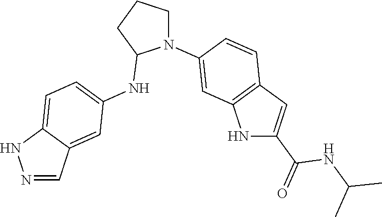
N(C1=CC=C2C(=C1)C=NN2)C1N(C2=CC3=C(C=C2)C=C(C(NC(C)C)=O)N3)CCC1
